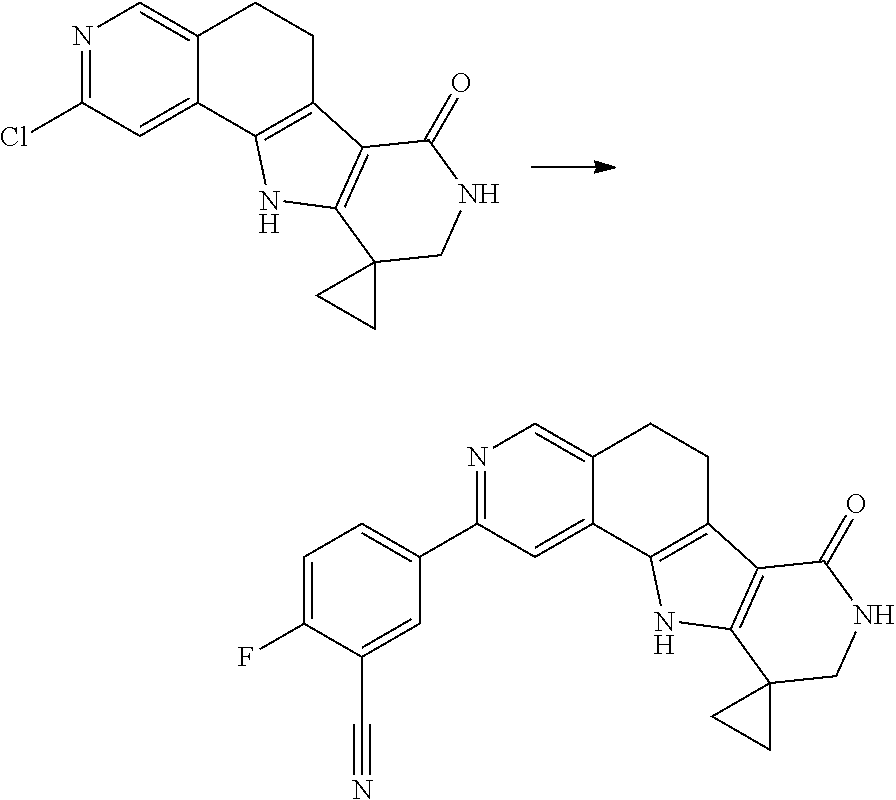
N1=C(Cl)C=C2C(=C1)CCC1=C2NC2=C1C(=O)NCC21CC1.N1=C(C2=CC=C(F)C(C#N)=C2)C=C2C(=C1)CCC1=C2NC2=C1C(=O)NCC21CC1
